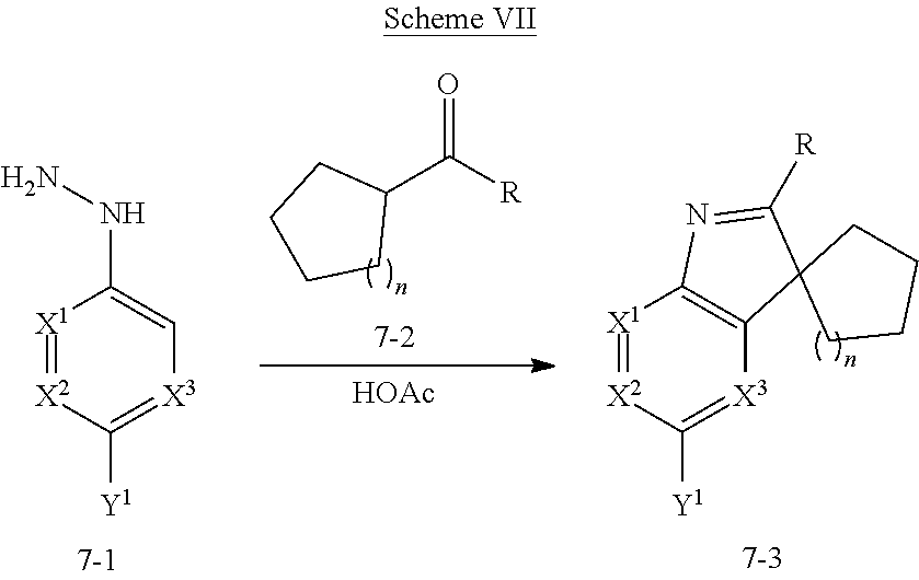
C1(NN)=C[X3]=C([Y1])[X2]=[X1]1.C1([R])=NC2=C([X3]=C([Y1])[X2]=[X1]2)C12CCCC2.C1CCC(C(=O)[R])C1.[HOAc]
